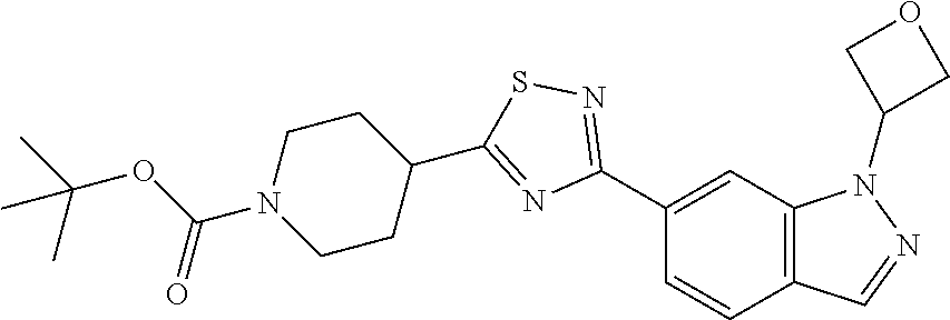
C1(C2=NSC(C3CCN(C(OC(C)(C)C)=O)CC3)=N2)=CC2=C(C=C1)C=NN2C1COC1
